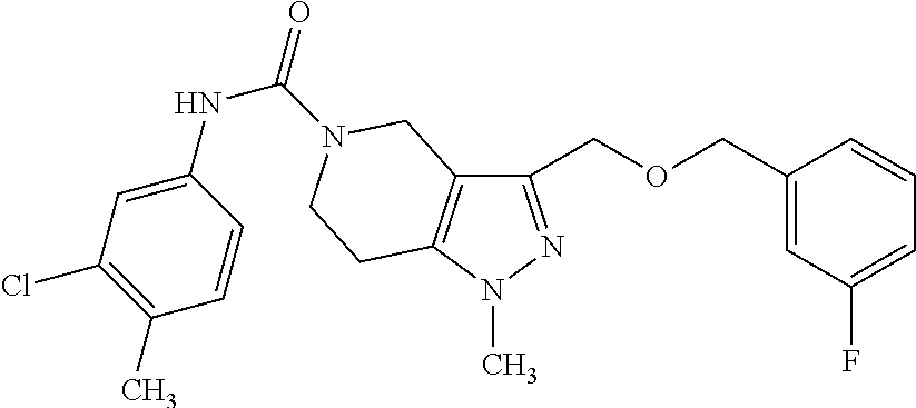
C1(COCC2=CC(F)=CC=C2)=NN(C)C2=C1CN(C(=O)NC1=CC(Cl)=C(C)C=C1)CC2
